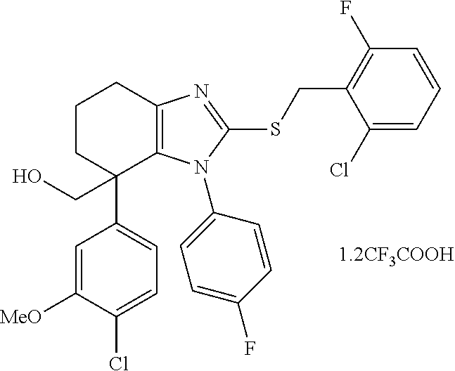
C1=C(Cl)C([MeO])=CC(C2(CO)C3=C(CCC2)N=C(SCC2=C(F)C=CC=C2Cl)N3C2=CC=C(F)C=C2)=C1
